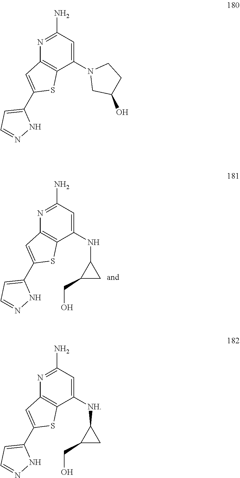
N1=C(N)C=C(N2CC(O)CC2)C2=C1C=C(C1=CC=NN1)S2.N1=C(N)C=C(NC2C(CO)C2)C2=C1C=C(C1=CC=NN1)S2.N1=C(N)C=C([NH]C2C(CO)C2)C2=C1C=C(C1=CC=NN1)S2
